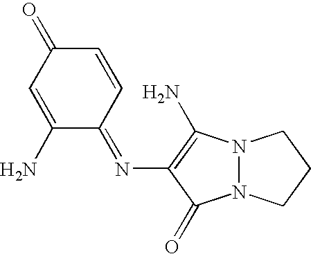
N12N(C(N)=C(N=C3C=CC(=O)C=C3N)C1=O)CCC2
